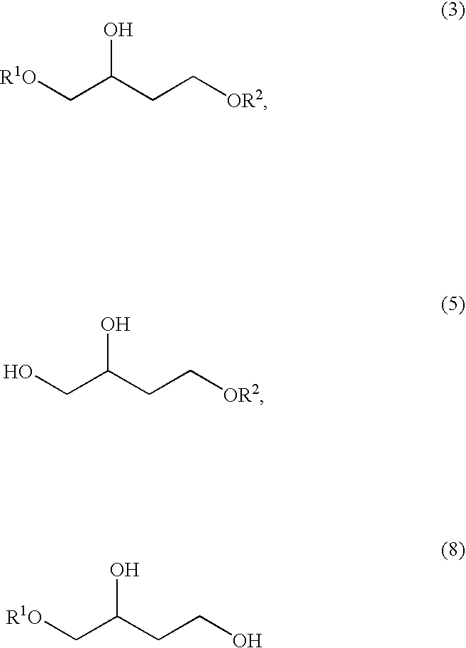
[R1O]CC(CC[OR2])O.OCC(CC[OR2])O.[R1O]CC(CCO)O
